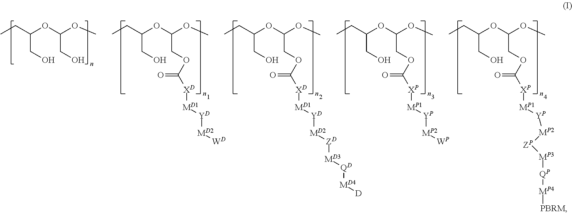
CCC(OC(OC)COC([XD][MD1][YD][MD2][WD])=O)CO.CCC(OC(OC)COC([XD][MD1][YD][MD2][ZD][MD3][QD][MD4][D])=O)CO.CCC(OC(OC)COC([XP][MP1][YP][MP2][WP])=O)CO.CCC(OC(OC)COC([XP][MP1][YP][MP2][ZP][MP3][QP][MP4][PBRM])=O)CO.CCC(OC(OC)CO)CO
